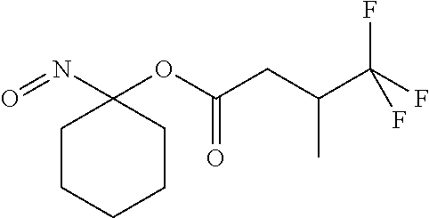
C1CCCCC1(N=O)OC(CC(C(F)(F)F)C)=O
